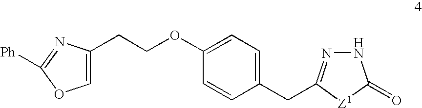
N1N=C(CC2=CC=C(OCCC3=COC([Ph])=N3)C=C2)[Z1]C1=O
